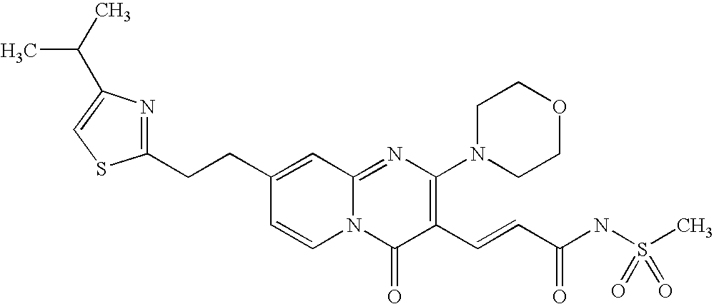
C1(CCC2=CC3=NC(N4CCOCC4)=C(C=CC(NS(C)(=O)=O)=O)C(=O)N3C=C2)=NC(C(C)C)=CS1
